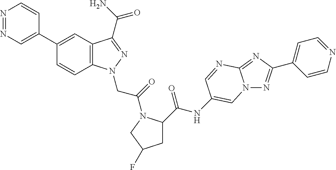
C1(C2=CN=NC=C2)=CC2=C(C=C1)N(CC(=O)N1C(C(=O)NC3=CN4N=C(C5=CC=NC=C5)N=C4N=C3)CC(F)C1)N=C2C(N)=O
